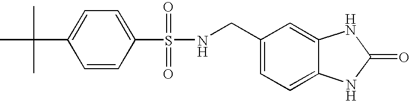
C1=C(CNS(C2=CC=C(C(C)(C)C)C=C2)(=O)=O)C=C2C(=C1)NC(=O)N2
